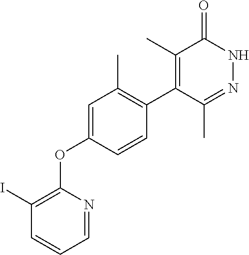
C1(I)=C(OC2=CC(C)=C(C3=C(C)C(=O)NN=C3C)C=C2)N=CC=C1
